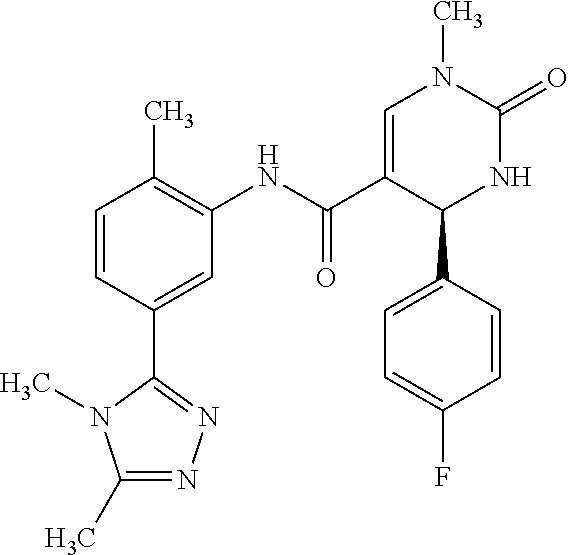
C1=CC(C)=C(NC(C2=CN(C)C(=O)NC2C2=CC=C(F)C=C2)=O)C=C1C1=NN=C(C)N1C
